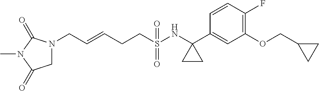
N1(CC=CCCS(NC2(C3=CC(OCC4CC4)=C(F)C=C3)CC2)(=O)=O)CC(=O)N(C)C1=O
